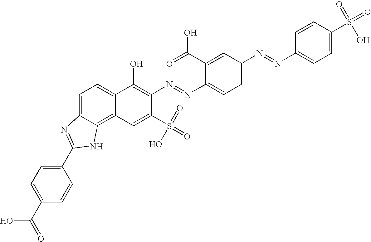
C1=C2C(=C3C(=C1)C(O)=C(N=NC1=CC=C(N=NC4=CC=C(S(=O)(=O)O)C=C4)C=C1C(=O)O)C(S(=O)(=O)O)=C3)NC(C1=CC=C(C(=O)O)C=C1)=N2
